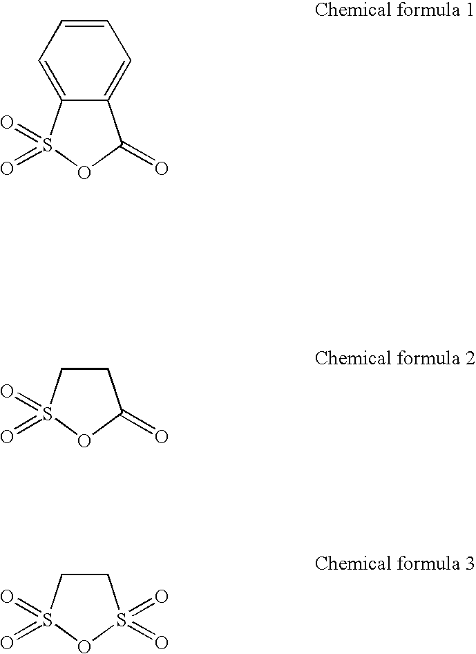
C1CS(=O)(=O)OC1=O.C1CS(=O)(=O)OS1(=O)=O.C1=CC=C2C(=C1)C(=O)OS2(=O)=O
